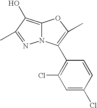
N12C(=C(O)C(C)=N1)OC(C)=C2C1=C(Cl)C=C(Cl)C=C1
